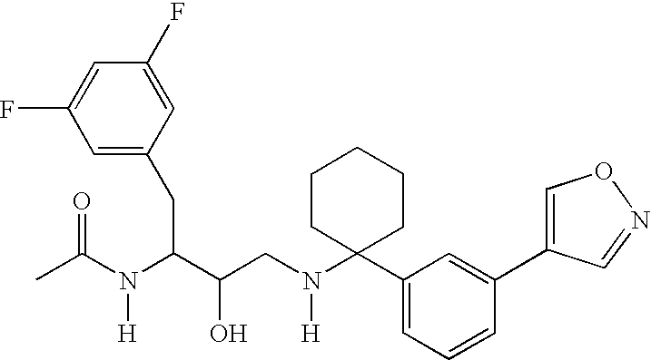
C1(F)=CC(F)=CC(CC(C(CN(C2(C3=CC=CC(C4=CON=C4)=C3)CCCCC2)[H])O)N(C(C)=O)[H])=C1
